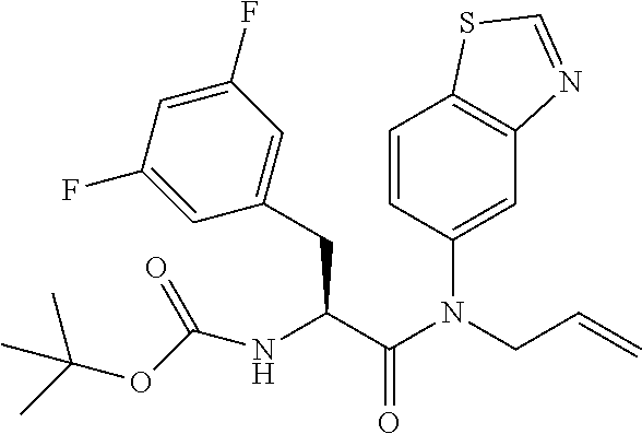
C1=CC(N(C(C(NC(OC(C)(C)C)=O)CC2=CC(F)=CC(F)=C2)=O)CC=C)=CC2=C1SC=N2
